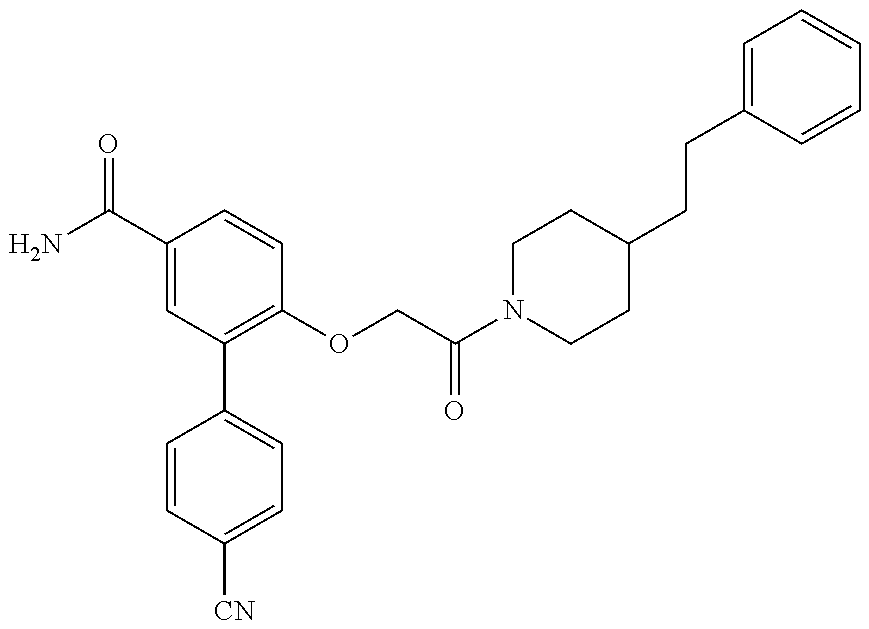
C1=CC([CN])=CC=C1C1=C(OCC(N2CCC(CCC3=CC=CC=C3)CC2)=O)C=CC(C(N)=O)=C1
